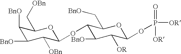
[BnO]C1C(C[OBn])OC(OC2C(C[BnO])OC(OP([OR])(=O)[OR])C([OR])C2[BnO])C([OBn])C1[BnO]
